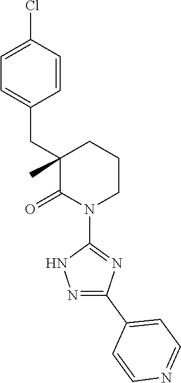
C1=C(Cl)C=CC(CC2(C)C(=O)N(C3=NC(C4=CC=NC=C4)=NN3)CCC2)=C1
